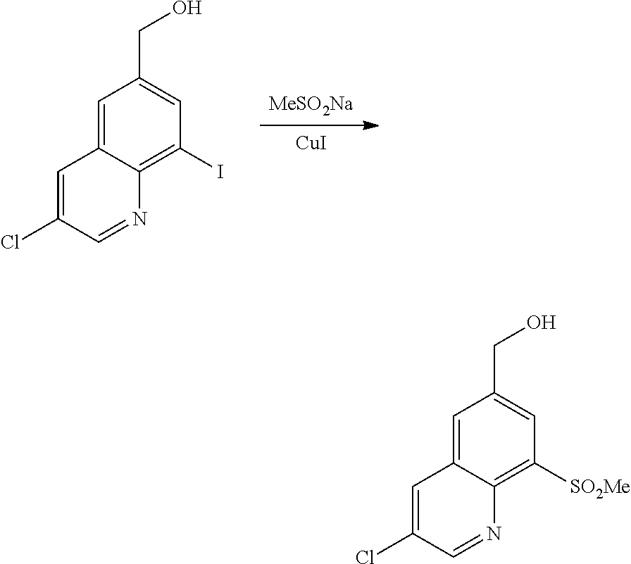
C1=C2C(=C([SO2Me])C=C1CO)N=CC(Cl)=C2.C1=C2C(=C(I)C=C1CO)N=CC(Cl)=C2.[MeSO2Na].[CuI]
